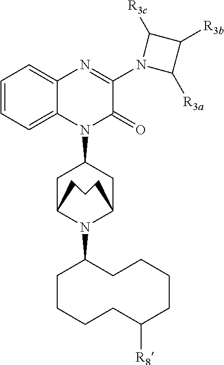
C1=CC=C2C(=C1)N=C(N1C([R3a])C([R3b])C1[R3c])C(=O)N2C1CC2N(C3CCCCC([R8])CCCC3)C(C1)CCC2
